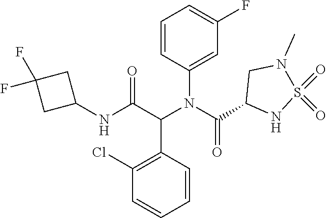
C1(N(C(=O)C2NS(=O)(=O)N(C)C2)C(C2=C(Cl)C=CC=C2)C(=O)NC2CC(F)(F)C2)=CC(F)=CC=C1
